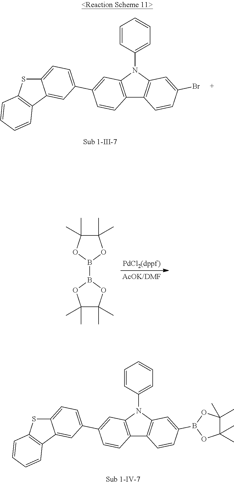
C1(C)(C)C(C)(C)OB(B2OC(C)(C)C(C)(C)O2)O1.C12=CC=C(C3=CC4=C(C5=C(N4C4=CC=CC=C4)C=C(Br)C=C5)C=C3)C=C1C1=C(S2)C=CC=C1.C12=CC=C(C3=CC4=C(C5=C(N4C4=CC=CC=C4)C=C(B4OC(C)(C)C(C)(C)O4)C=C5)C=C3)C=C1C1=C(S2)C=CC=C1
